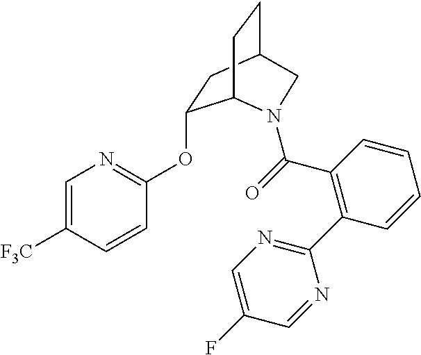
C1=C([F3C])C=CC(OC2CC3CCC2N(C(=O)C2=C(C4=NC=C(F)C=N4)C=CC=C2)C3)=N1
